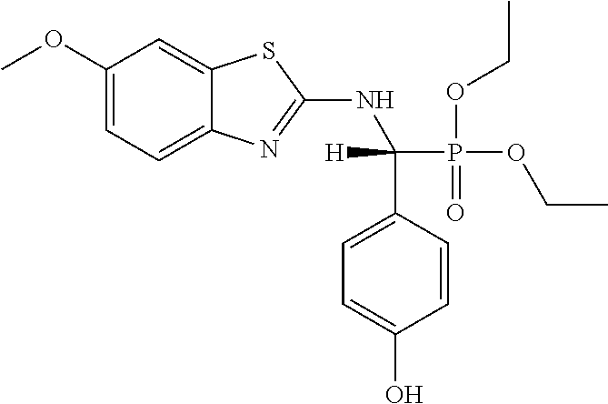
C1(OC)=CC=C2C(=C1)SC(NC(P(OCC)(=O)OCC)([H])C1=CC=C(O)C=C1)=N2
